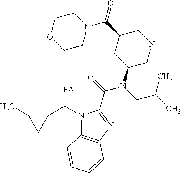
N1(CC2C(C)C2)C2=C(N=C1C(=O)N(CC(C)C)C1CNCC(C(N3CCOCC3)=O)C1)C=CC=C2
